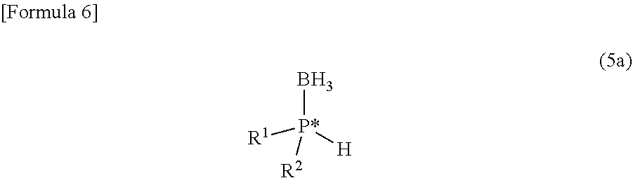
B[P*]([R1])([R2])[H]
